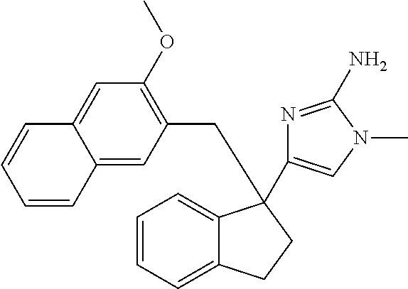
C1=CC=C2C(=C1)C(CC1=C(OC)C=C3C(=C1)C=CC=C3)(C1=CN(C)C(N)=N1)CC2
